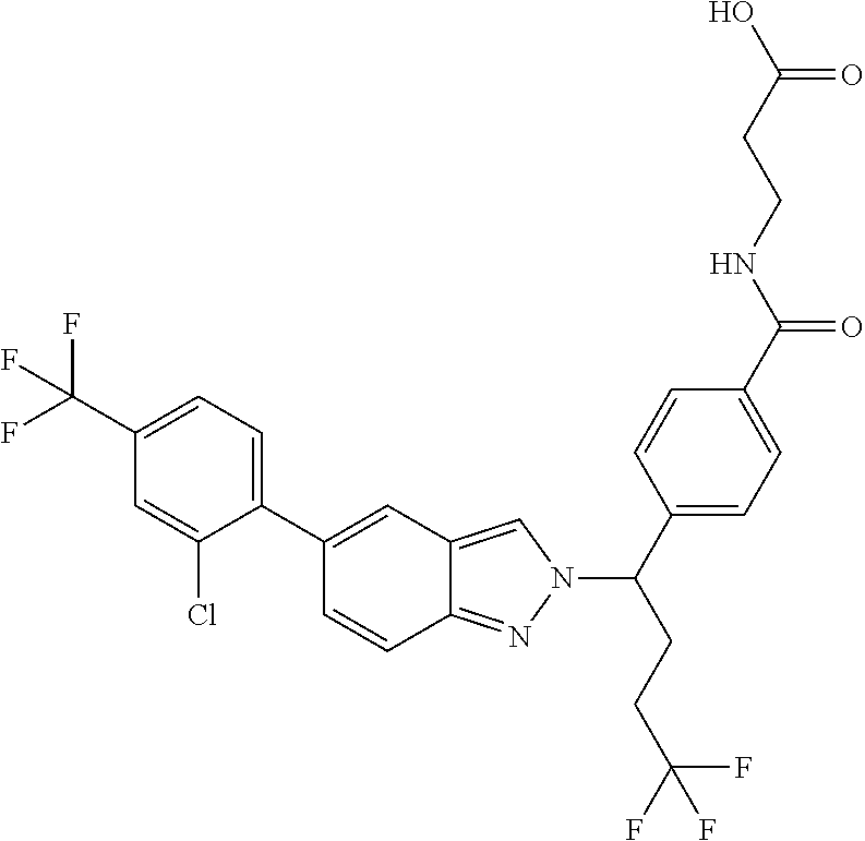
C1(C2=CC3=CN(C(CCC(F)(F)F)C4=CC=C(C(NCCC(O)=O)=O)C=C4)N=C3C=C2)=CC=C(C(F)(F)F)C=C1Cl
